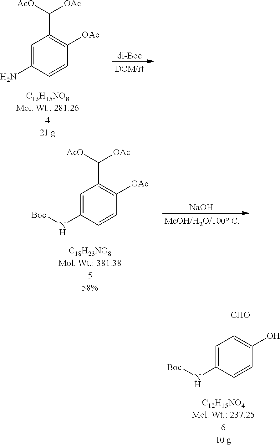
C1=C(N[Boc])C=CC(O)=C1[CHO].[di-Boc].C1=C(N)C=CC([OAc])=C1C([AcO])[OAc].[NaOH].C1=C(N[Boc])C=CC([OAc])=C1C([AcO])[OAc]
